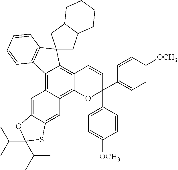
C12=C3C(=C4C(=C1C=CC(C1=CC=C([OCH3])C=C1)(C1=CC=C([OCH3])C=C1)O2)C1(C2=C4C=CC=C2)CC2C(C1)CCCC2)C=C1C(=C3)SC(C(C)C)(C(C)C)O1
